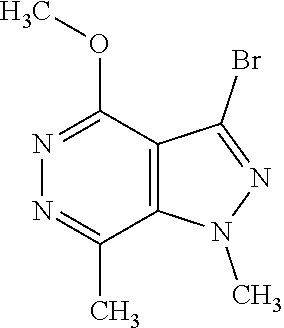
N1=C(C)C2=C(C(OC)=N1)C(Br)=NN2C
